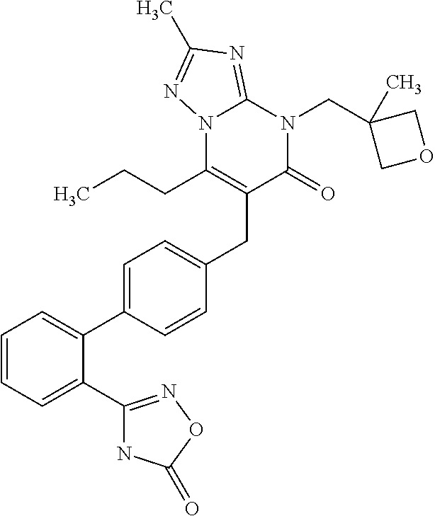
C1=CC=C(C2=NOC(=O)N2)C(C2=CC=C(CC3=C(CCC)N4C(=NC(C)=N4)N(CC4(C)COC4)C3=O)C=C2)=C1
